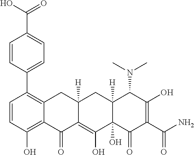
C1=CC(O)=C2C(=C1C1=CC=C(C(O)=O)C=C1)CC1([H])C(=C(O)C3(O)C([H])(C1)C(N(C)C)C(O)=C(C(N)=O)C3=O)C2=O
